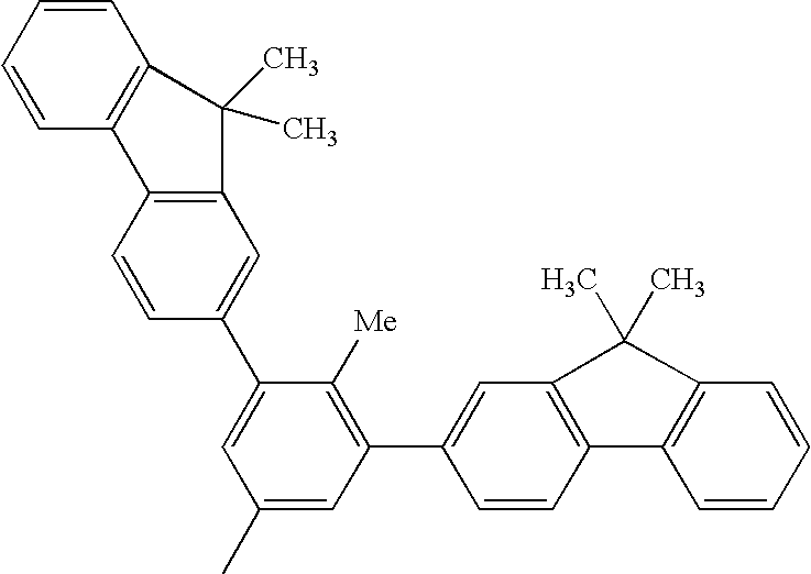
C1=C(C2=C([Me])C(C3=CC4=C(C=C3)C3=C(C=CC=C3)C4(C)C)=CC(C)=C2)C=CC2=C1C(C)(C)C1=C2C=CC=C1
